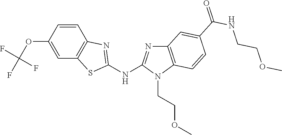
O(C1=CC2=C(C=C1)N=C(NC1=NC3=C(N1CCOC)C=CC(C(NCCOC)=O)=C3)S2)C(F)(F)F
